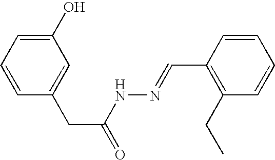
C1(O)=CC=CC(CC(=O)NN=CC2=C(CC)C=CC=C2)=C1
